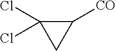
C1([CO])C(Cl)(Cl)C1
